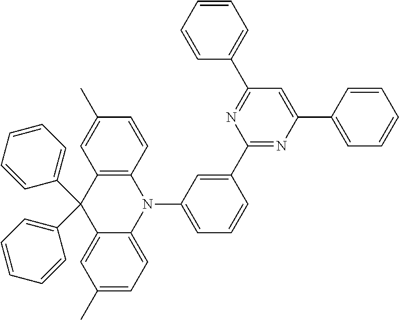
C1(C)=CC2=C(C=C1)N(C1=CC=CC(C3=NC(C4=CC=CC=C4)=CC(C4=CC=CC=C4)=N3)=C1)C1=CC=C(C)C=C1C2(C1=CC=CC=C1)C1=CC=CC=C1
